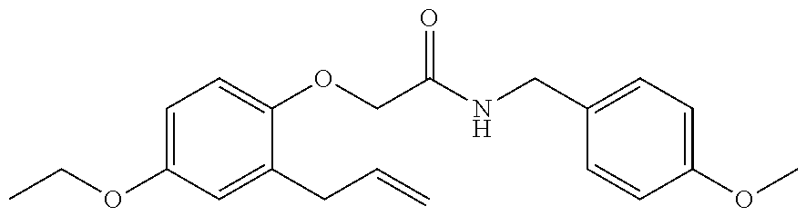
CCOC1=CC=C(OCC(NCC2=CC=C(OC)C=C2)=O)C(CC=C)=C1
